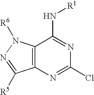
C12=C(N([R6])N=C1[R5])C(N[R1])=NC(Cl)=N2
